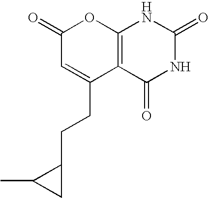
C1(=O)C=C(CCC2C(C)C2)C2=C(O1)NC(=O)NC2=O
